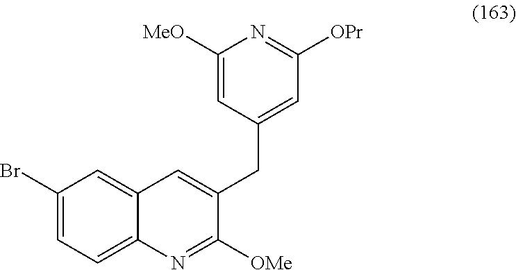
C1(Br)=CC=C2C(=C1)C=C(CC1=CC([OPr])=NC([MeO])=C1)C([OMe])=N2
